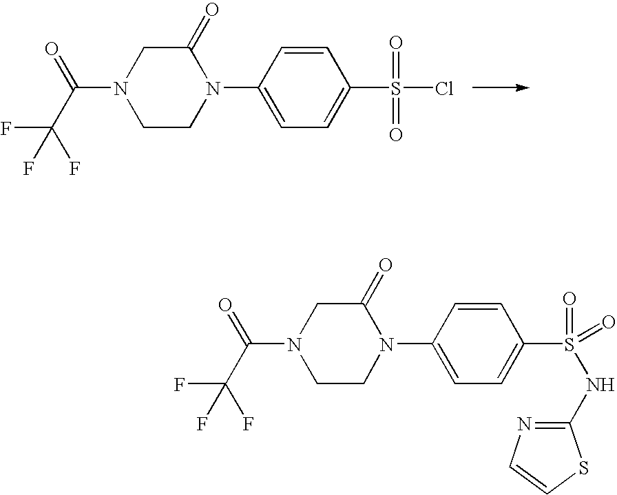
C1(=O)CN(C(C(F)(F)F)=O)CCN1C1=CC=C(S(Cl)(=O)=O)C=C1.C1(=O)CN(C(C(F)(F)F)=O)CCN1C1=CC=C(S(=O)(NC2=NC=CS2)=O)C=C1
